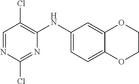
C1=NC(Cl)=NC(NC2=CC=C3C(=C2)OCCO3)=C1Cl
